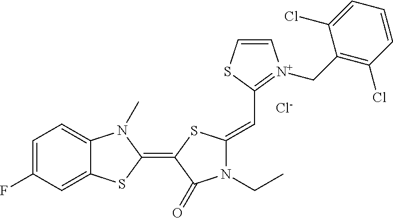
C1=C(F)C=C2C(=C1)N(C)C(=C1C(=O)N(CC)C(=CC3=[N+](CC4=C(Cl)C=CC=C4Cl)C=CS3)S1)S2.[Cl-]
